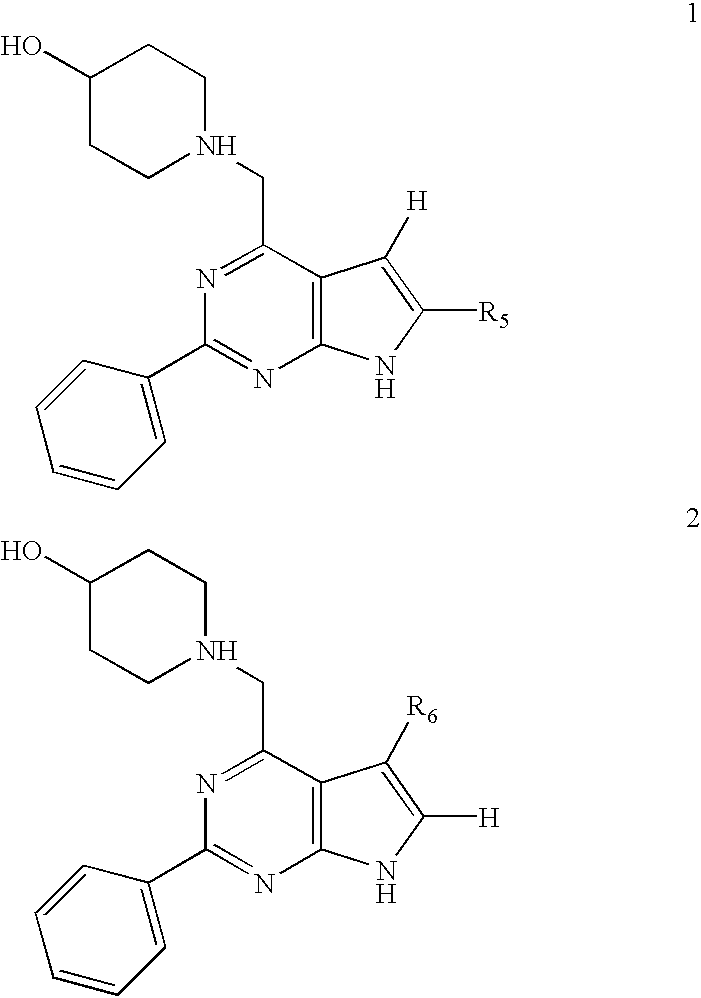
C1(C2=CC=CC=C2)=NC2=C(C(CN3CCC(O)CC3)=N1)C([H])=C([R5])N2.C1(C2=CC=CC=C2)=NC2=C(C(CN3CCC(O)CC3)=N1)C([R6])=C([H])N2
